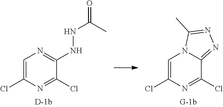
C1=C(Cl)N=C(Cl)C(NNC(=O)C)=N1.C1=C(Cl)N=C(Cl)C2=NN=C(C)N12
